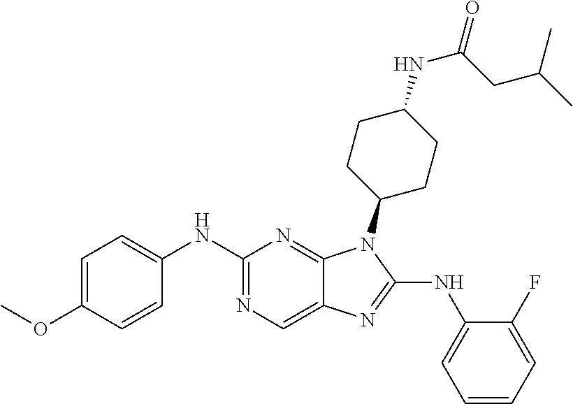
C1(NC2=CC=C(OC)C=C2)=NC=C2C(=N1)N(C1CCC(NC(CC(C)C)=O)CC1)C(NC1=CC=CC=C1F)=N2
